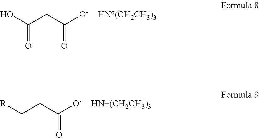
OC(CC([O-])=O)=O.[HN(CH2CH3)3].[R]CCC([O-])=O.[HN+(CH2CH3)3]
